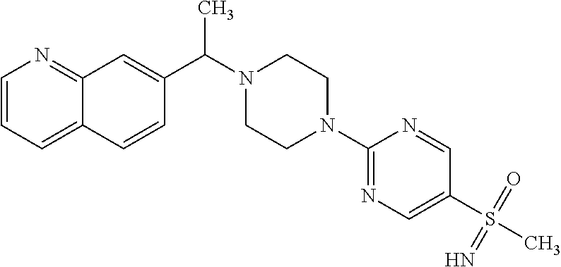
C12=CC=CN=C1C=C(C(C)N1CCN(C3=NC=C(S(=N)(C)=O)C=N3)CC1)C=C2
